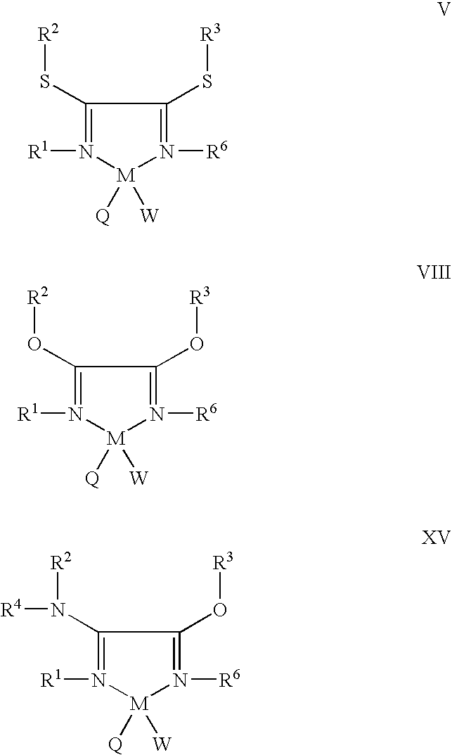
C1(S[R2])=N([R1])[M]([Q])([W])N([R6])=C1S[R3].C1(O[R2])=N([R1])[M]([Q])([W])N([R6])=C1O[R3].C1(N([R2])[R4])=N([R1])[M]([Q])([W])N([R6])=C1O[R3]
